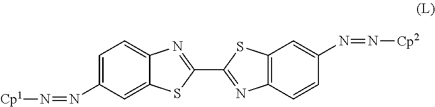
C1=C(N=N[Cp1])C=C2C(=C1)N=C(C1=NC3=C(S1)C=C(N=N[Cp2])C=C3)S2
